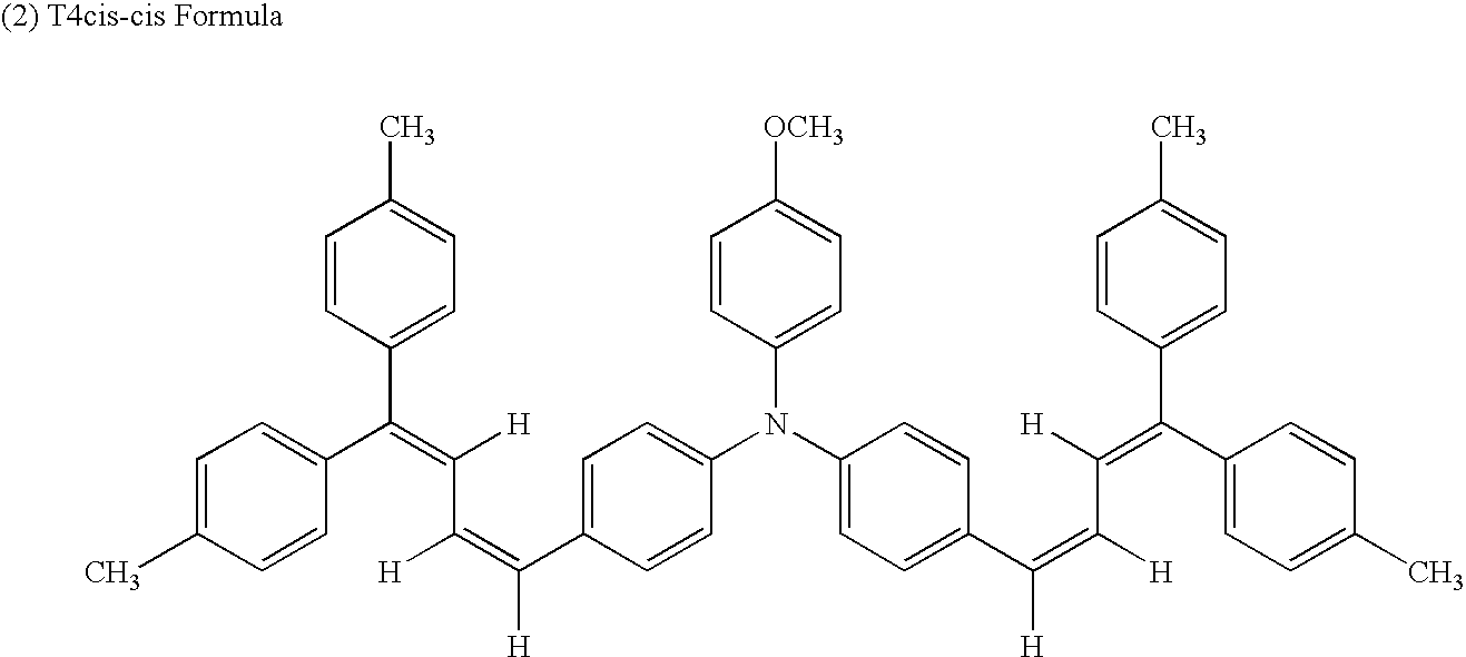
C1=CC(N(C2=CC=C(C(=C(C(=C(C3=CC=C(C)C=C3)C3=CC=C(C)C=C3)[H])[H])[H])C=C2)C2=CC=C([OCH3])C=C2)=CC=C1C(=C([H])C([H])=C(C1=CC=C(C)C=C1)C1=CC=C(C)C=C1)[H]
